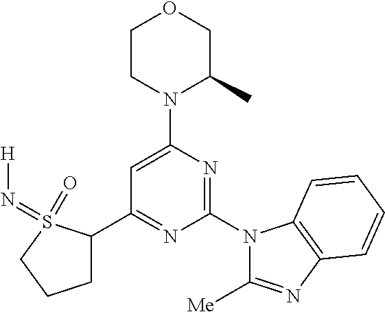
C1(C2=NC(N3C([Me])=NC4=C3C=CC=C4)=NC(N3C(C)COCC3)=C2)CCCS1(=O)=N[H]
